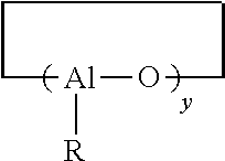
C([Al](OCC)[R])C
